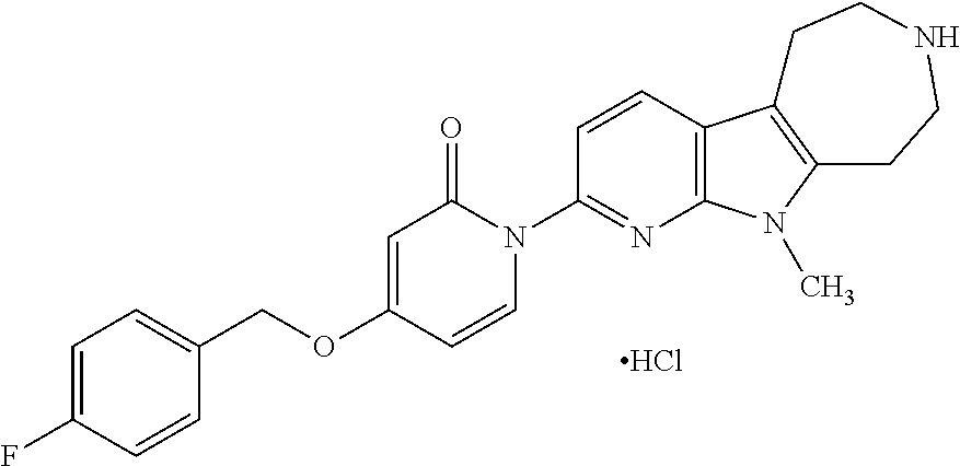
C1=C(F)C=CC(COC2=CC(=O)N(C3=NC4=C(C=C3)C3=C(N4C)CCNCC3)C=C2)=C1.Cl
